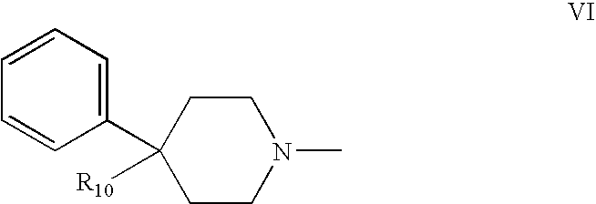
C1(C2([R10])CCN(C)CC2)=CC=CC=C1
